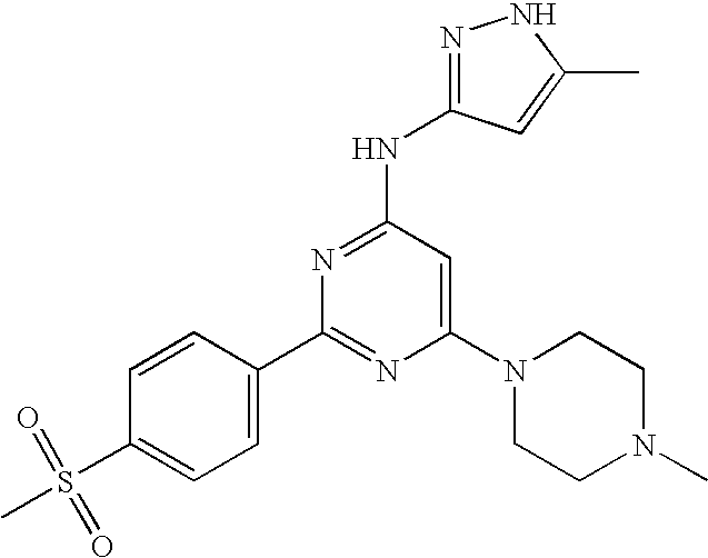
C1=CC(C2=NC(N3CCN(C)CC3)=CC(NC3=NNC(C)=C3)=N2)=CC=C1S(C)(=O)=O
